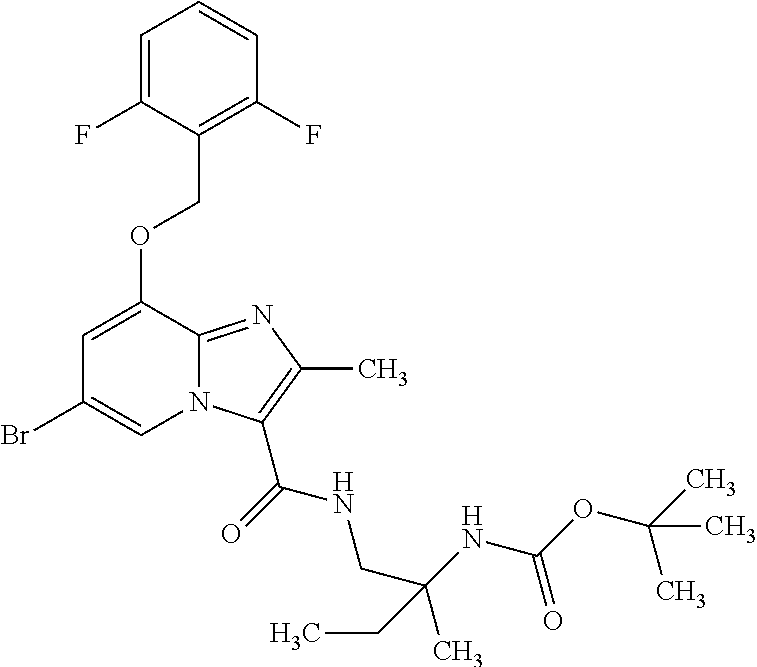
C1=C(F)C(COC2=CC(Br)=CN3C2=NC(C)=C3C(=O)NCC(C)(NC(OC(C)(C)C)=O)CC)=C(F)C=C1
